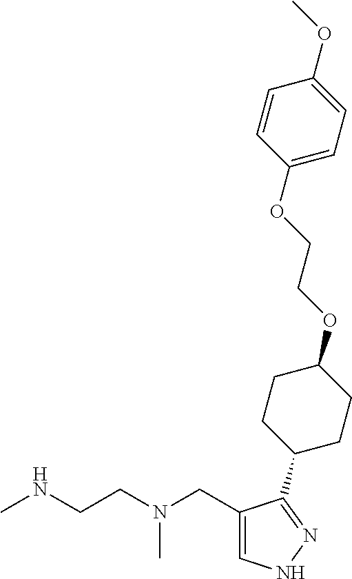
CNCCN(CC1=CNN=C1C1CCC(OCCOC2=CC=C(OC)C=C2)CC1)C
